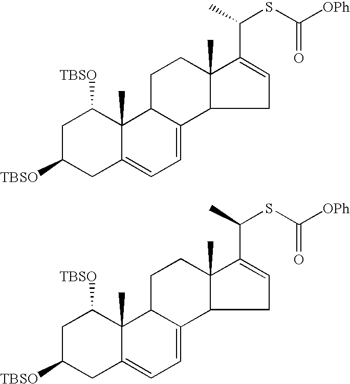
C1C([TBSO])CC2=CC=C3C(C2(C)C1[TBSO])CCC1(C)C3CC=C1C(C)SC([OPh])=O.C1C([TBSO])CC2=CC=C3C(C2(C)C1[TBSO])CCC1(C)C3CC=C1C(C)SC([OPh])=O
